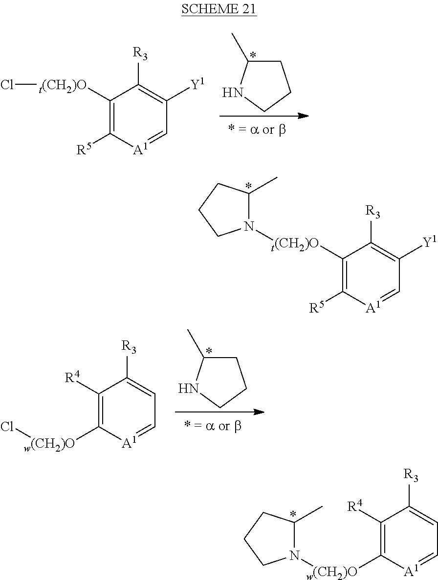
C1([t(CH2)O]N2C(C)CCC2)=C([R5])[A1]=CC([Y1])=C1[R3].C1([R4])=C([w(CH2)O]N2C(C)CCC2)[A1]=CC=C1[R3].C1C(C)NCC1.C1([t(CH2)O]Cl)=C([R5])[A1]=CC([Y1])=C1[R3].C1C(C)NCC1.C1([R4])=C([w(CH2)O]Cl)[A1]=CC=C1[R3]
